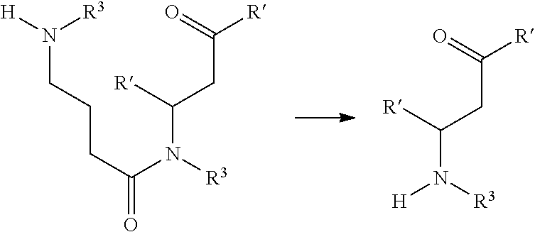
[H]N([R3])CCCC(N([R3])C([R])CC(=O)[R])=O.[H]N([R3])C([R])CC(=O)[R]
